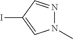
N1(C)N=CC(I)=C1
